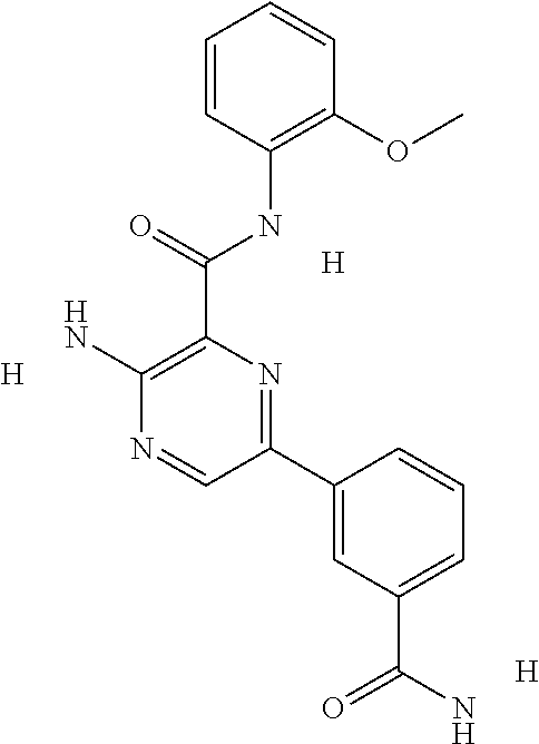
[H].[H].[H].C1=CC(NC(C2=C(N)N=CC(C3=CC(C(=O)N)=CC=C3)=N2)=O)=C(OC)C=C1
